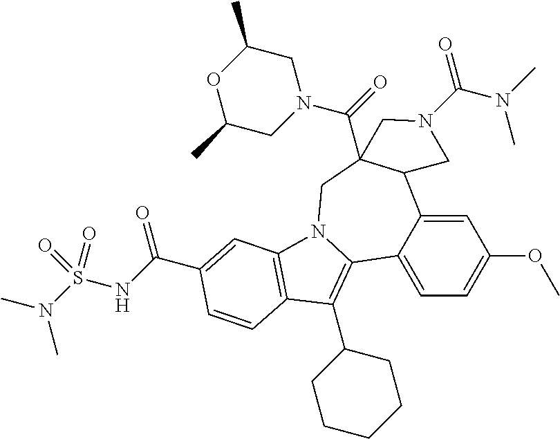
C1=C2C(=CC=C1OC)C1=C(C3CCCCC3)C3=C(N1CC1(C(=O)N4CC(C)OC(C)C4)C2CN(C(=O)N(C)C)C1)C=C(C(NS(N(C)C)(=O)=O)=O)C=C3
